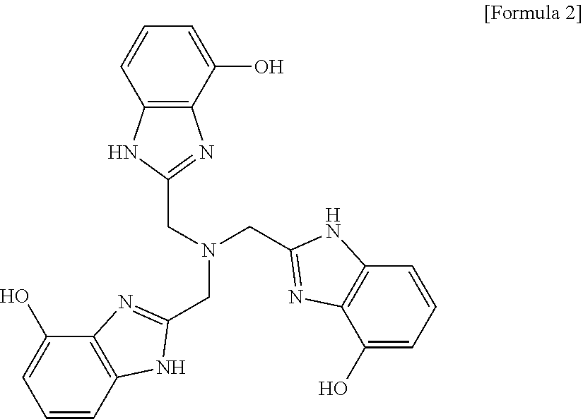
C12=C(C(O)=CC=C1)N=C(CN(CC1=NC3=C(C=CC=C3O)N1)CC1=NC3=C(C=CC=C3O)N1)N2
